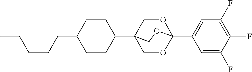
C1=C(F)C(F)=C(F)C=C1C12OCC(C3CCC(CCCCC)CC3)(CO1)CO2
